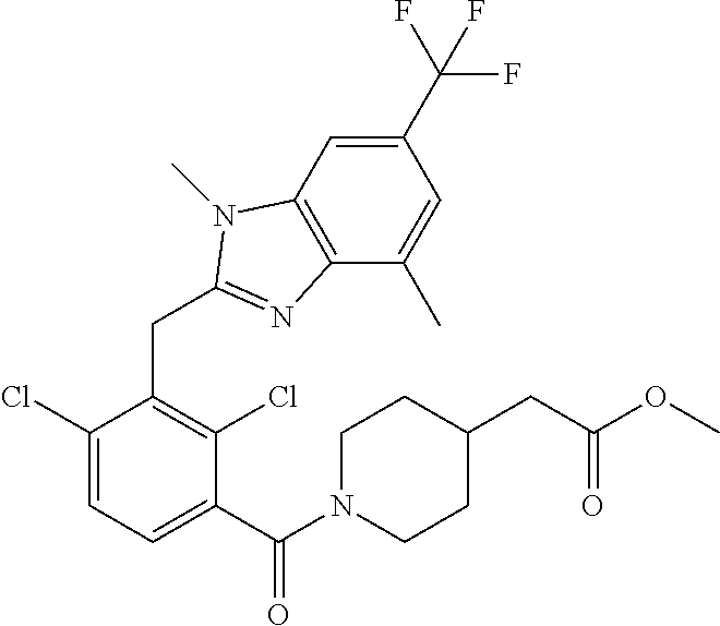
C1(C(F)(F)F)=CC2=C(C(C)=C1)N=C(CC1=C(Cl)C(C(N3CCC(CC(OC)=O)CC3)=O)=CC=C1Cl)N2C
